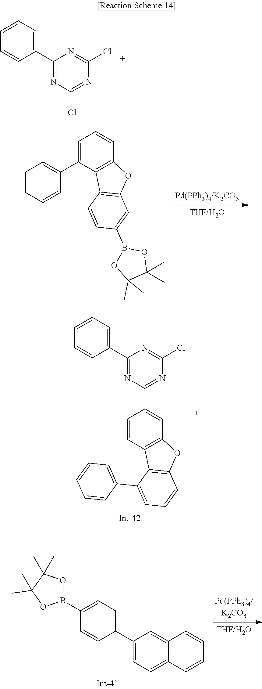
C1(C2=CC=CC=C2)=NC(Cl)=NC(Cl)=N1.C1=C(C2=CC=CC=C2)C2=C(C=C1)OC1=C2C=CC(B2OC(C)(C)C(C)(C)O2)=C1.C1=CC2=C(C=C1C1=NC(Cl)=NC(C3=CC=CC=C3)=N1)OC1=C2C(C2=CC=CC=C2)=CC=C1.C1(C2=CC=C(B3OC(C)(C)C(C)(C)O3)C=C2)=CC=C2C(=C1)C=CC=C2
